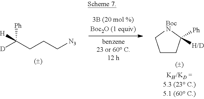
[D]C(CCC[N3])([Ph])[H].C1CC([Ph])([H/D])[BocN]C1
